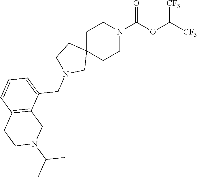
C1CN(C(OC([CF3])[CF3])=O)CCC12CN(CC1=CC=CC3=C1CN(C(C)C)CC3)CC2
